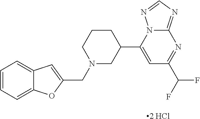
C1=CC=C2C(=C1)C=C(CN1CC(C3=CC(C(F)F)=NC4=NC=NN34)CCC1)O2.[2 HCl]
